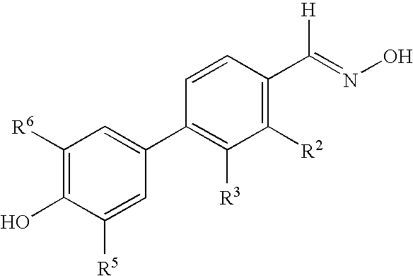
C1([R6])=C(O)C([R5])=CC(C2=C([R3])C([R2])=C(C(=NO)[H])C=C2)=C1
